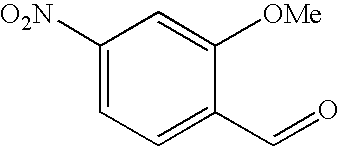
C1([O2N])=CC=C(C=O)C([OMe])=C1
